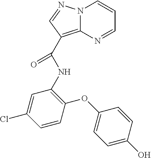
C12=C(C(=O)NC3=C(OC4=CC=C(O)C=C4)C=CC(Cl)=C3)C=NN1C=CC=N2
